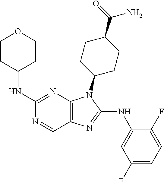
C1(NC2CCOCC2)=NC2=C(C=N1)N=C(NC1=CC(F)=CC=C1F)N2C1CCC(C(=O)N)CC1
